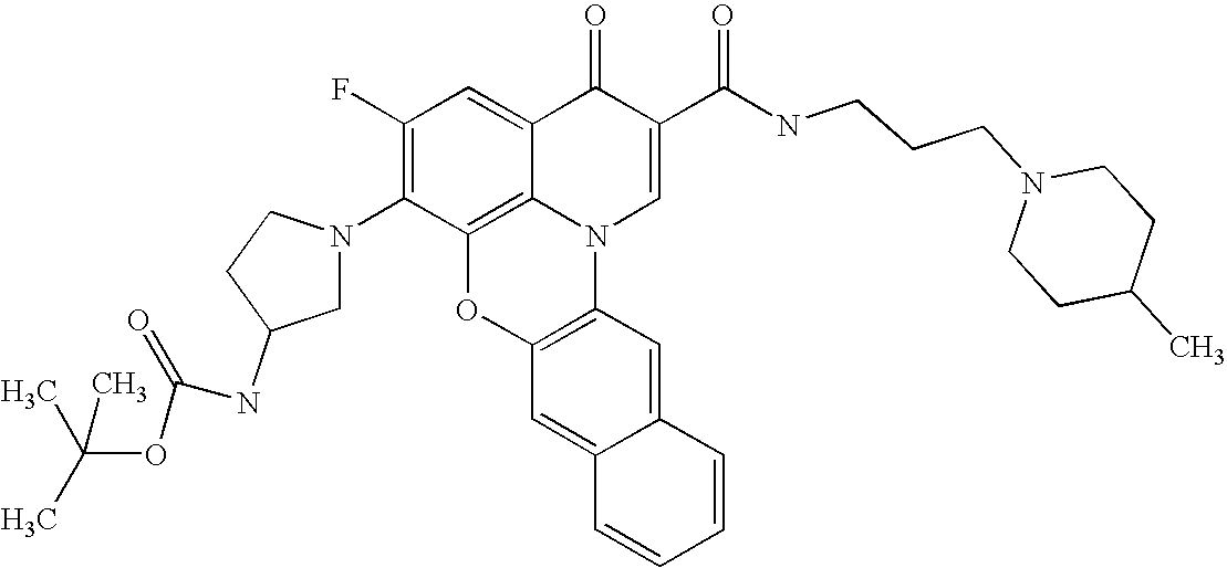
C1(F)=C(N2CC(NC(OC(C)(C)C)=O)CC2)C2=C3C(=C1)C(=O)C(C(NCCCN1CCC(C)CC1)=O)=CN3C1=C(O2)C=C2C(=C1)C=CC=C2
